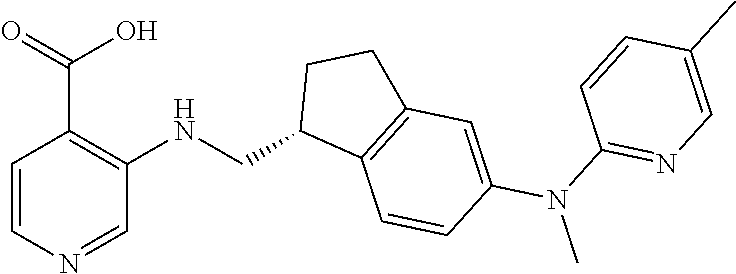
C1=CN=CC(NCC2C3=C(CC2)C=C(N(C)C2=NC=C(C)C=C2)C=C3)=C1C(=O)O
